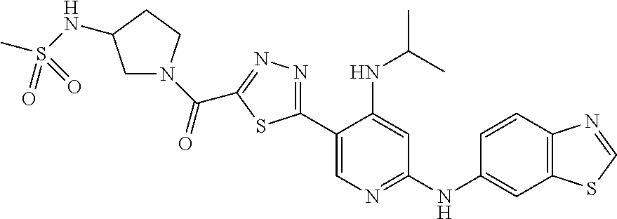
C1(C2=NN=C(C(=O)N3CC(NS(C)(=O)=O)CC3)S2)=CN=C(NC2=CC3=C(C=C2)N=CS3)C=C1NC(C)C
